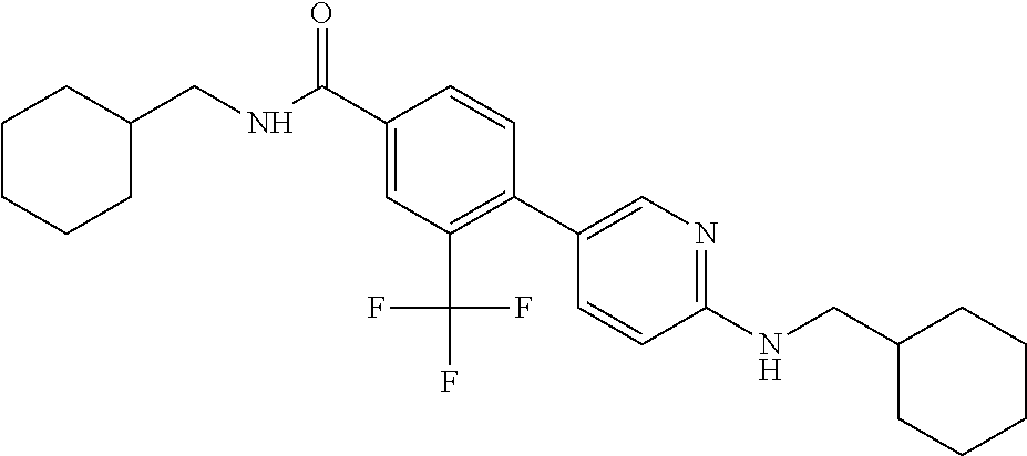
C1CCCC(CNC(C2=CC(C(F)(F)F)=C(C3=CN=C(NCC4CCCCC4)C=C3)C=C2)=O)C1
